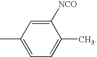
CC1=CC=C(C)C([NCO])=C1
